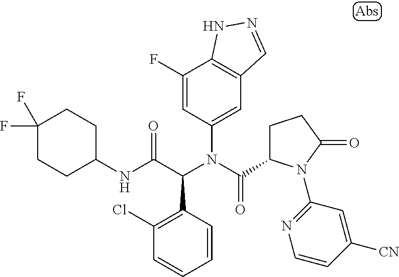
C1=CC(C(C(NC2CCC(F)(F)CC2)=O)N(C(=O)C2CCC(=O)N2C2=NC=CC([CN])=C2)C2=CC3=C(C(F)=C2)NN=C3)=C(Cl)C=C1
